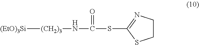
[(EtO)3Si][(CH2)3]NC(SC1=NCCS1)=O
